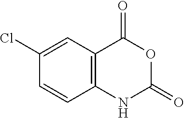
C12=C(C(=O)OC(=O)N1)C=C(Cl)C=C2
